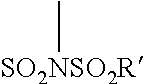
[SO2NSO2R]C
